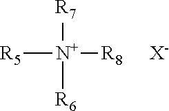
[R5][N+]([R6])([R7])[R8].[X-]
